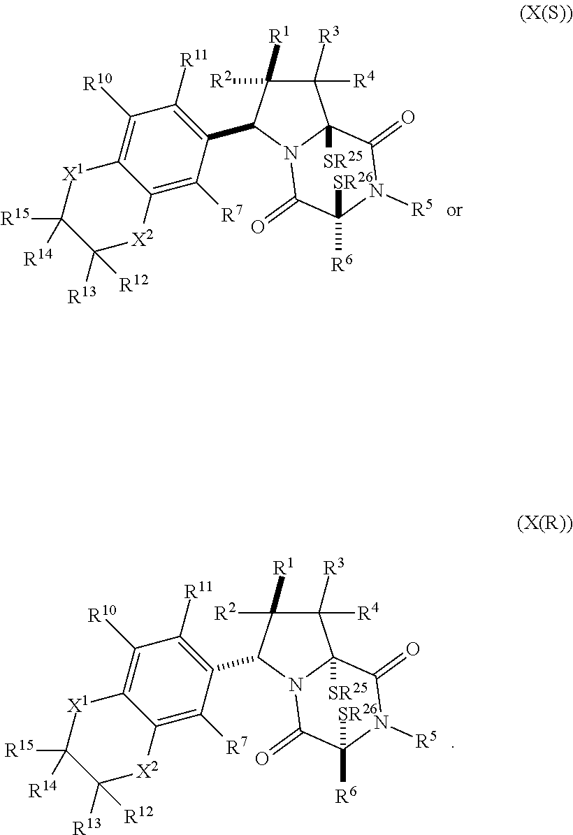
C1([R3])([R4])C([R2])([R1])C(C2=C([R11])C([R10])=C3C(=C2[R7])[X2]C([R13])([R12])C([R15])([R14])[X1]3)N2C1([SR25])C(=O)N([R5])C([R6])([SR26])C2=O.C1([R3])([R4])C([R2])([R1])C(C2=C([R11])C([R10])=C3C(=C2[R7])[X2]C([R13])([R12])C([R15])([R14])[X1]3)N2C1([SR25])C(=O)N([R5])C([R6])([SR26])C2=O
